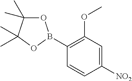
C1([NO2])=CC(OC)=C(B2OC(C)(C)C(C)(C)O2)C=C1
